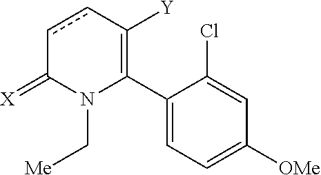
C1(C2=C([Y])ccC(=[X])N2C[Me])=CC=C([OMe])C=C1Cl
